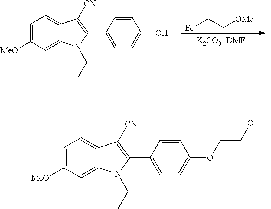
C1=C([MeO])C=C2C(=C1)C([CN])=C(C1=CC=C(O)C=C1)N2CC.BrCC[OMe].C1=C([MeO])C=C2C(=C1)C([CN])=C(C1=CC=C(OCCOC)C=C1)N2CC
